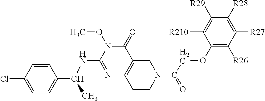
N1=C(NC(C)C2=CC=C(Cl)C=C2)N(OC)C(=O)C2=C1CCN(C(COC1=C([R26])C([R27])=C([R28])C([R29])=C1[R210])=O)C2
